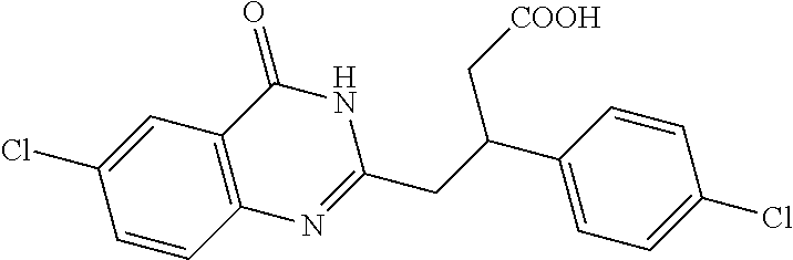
C1(C(CC2=NC3=C(C(=O)N2)C=C(Cl)C=C3)C[COOH])=CC=C(Cl)C=C1
